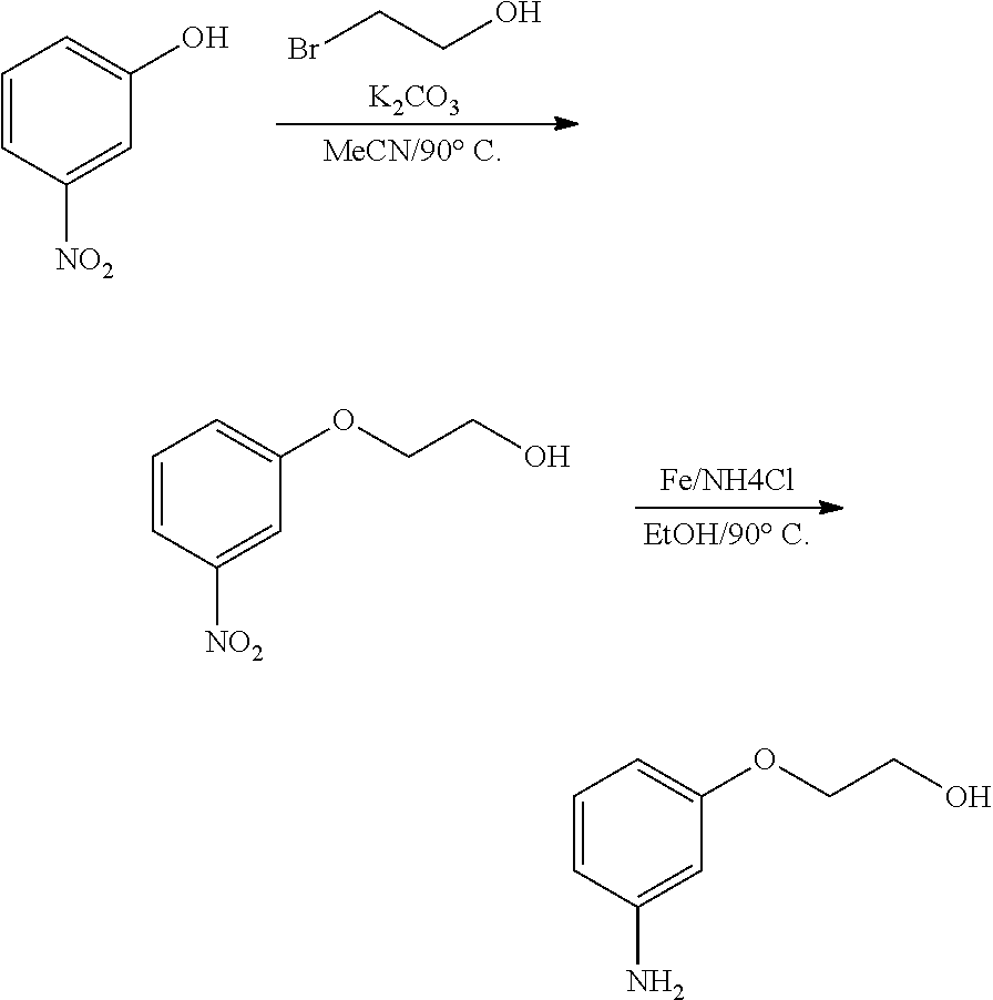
BrCCO.[K2CO3].C1=CC([NO2])=CC(O)=C1.C1=CC([NO2])=CC(OCCO)=C1.C1=CC(N)=CC(OCCO)=C1
